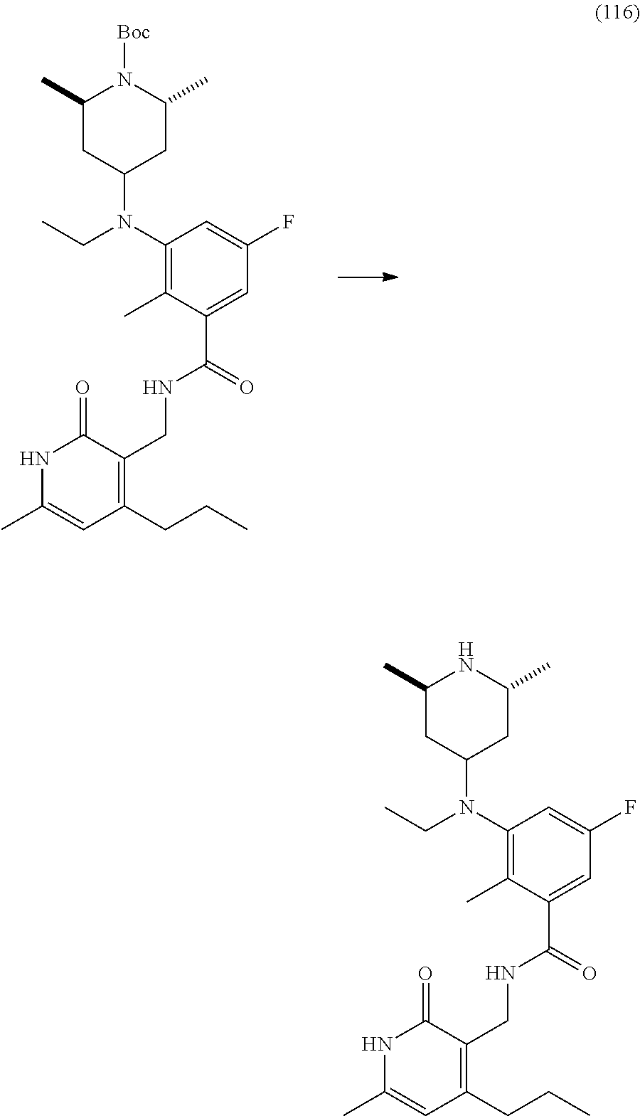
C1(C)CC(N(C2=C(C)C(C(=O)NCC3=C(CCC)C=C(C)NC3=O)=CC(F)=C2)CC)CC(C)N1.C1(C)CC(N(C2=C(C)C(C(=O)NCC3=C(CCC)C=C(C)NC3=O)=CC(F)=C2)CC)CC(C)N1[Boc]
